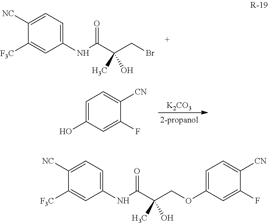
C1([F3C])=CC(NC(C(CBr)(C)O)=O)=CC=C1[NC].[K2CO3].C1(F)=CC(O)=CC=C1[CN].C1([F3C])=CC(NC(C(COC2=CC=C([CN])C(F)=C2)(C)O)=O)=CC=C1[NC]
